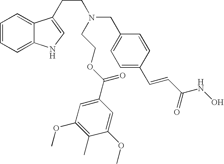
C1=CC=C2C(=C1)C(CCN(CCOC(C1=CC(OC)=C(C)C(OC)=C1)=O)CC1=CC=C(C=CC(NO)=O)C=C1)=CN2
